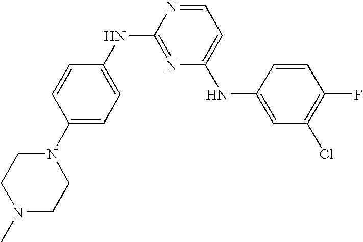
C1=CC(NC2=NC(NC3=CC(Cl)=C(F)C=C3)=CC=N2)=CC=C1N1CCN(C)CC1
